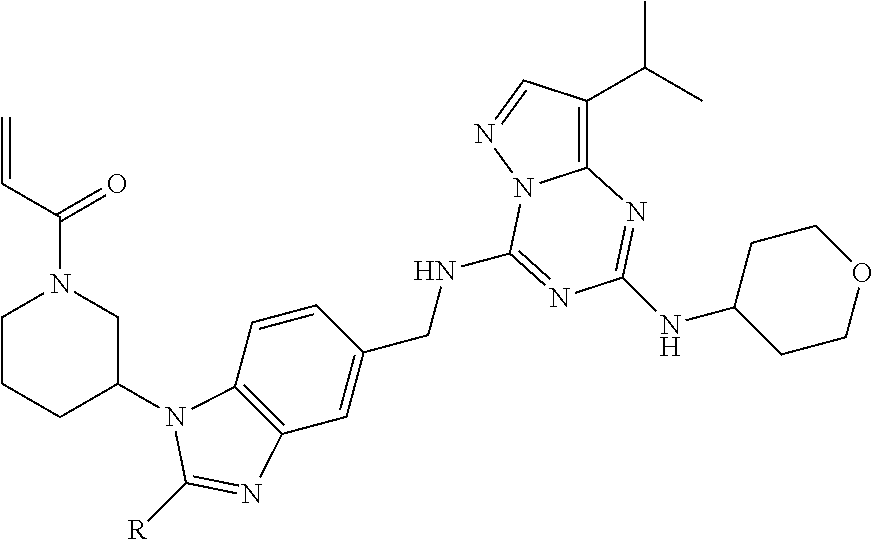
C(NC1=NC(NC2CCOCC2)=NC2=C(C(C)C)C=NN21)C1=CC2=C(C=C1)N(C1CN(C(C=C)=O)CCC1)C([R])=N2
